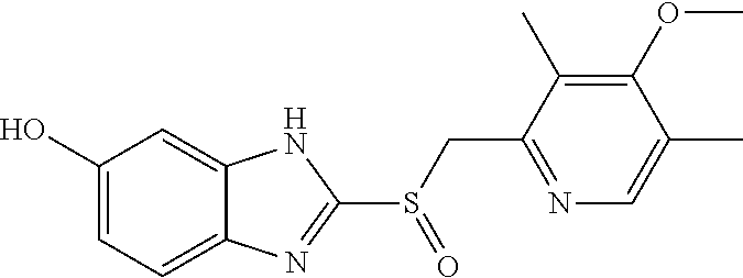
C1(O)=CC=C2C(=C1)NC(S(CC1=NC=C(C)C(OC)=C1C)=O)=N2
